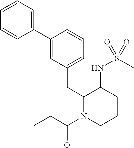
C1(C2=CC(CC3N(C(CC)O)CCCC3NS(C)(=O)=O)=CC=C2)=CC=CC=C1
